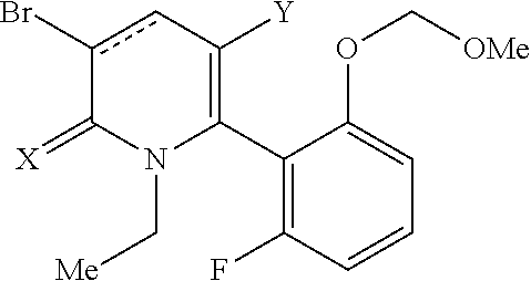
C1(C2=C([Y])cc(Br)C(=[X])N2C[Me])=C(F)C=CC=C1OC[OMe]
